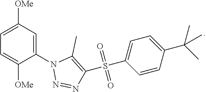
C1([OMe])=CC=C([OMe])C(N2N=NC(S(C3=CC=C(C(C)(C)C)C=C3)(=O)=O)=C2C)=C1
